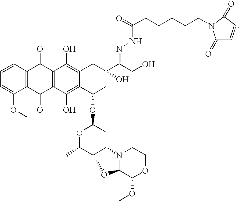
C1=CC2=C(C(OC)=C1)C(=O)C1=C(C2=O)C(O)=C2C(=C1O)C(OC1OC(C)C3C(C1)N1C(C(OC)OCC1)O3)CC(C(CO)=NNC(=O)CCCCCN1C(=O)C=CC1=O)(O)C2
